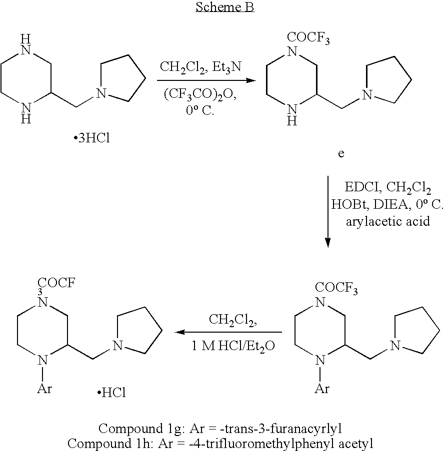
C1CNC(CN2CCCC2)C[COCF3N]1.C1CNC(CN2CCCC2)CN1.[3HCl].C1CN([Ar])C(CN2CCCC2)C[COCF3N]1.C1CN([Ar])C(CN2CCCC2)C[COCF3N]1.Cl
